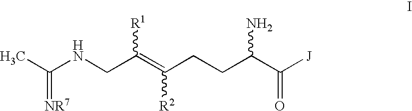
CC(NCC(=C(CCC(N)C(=O)[J])[R2])[R1])=[NR7]
